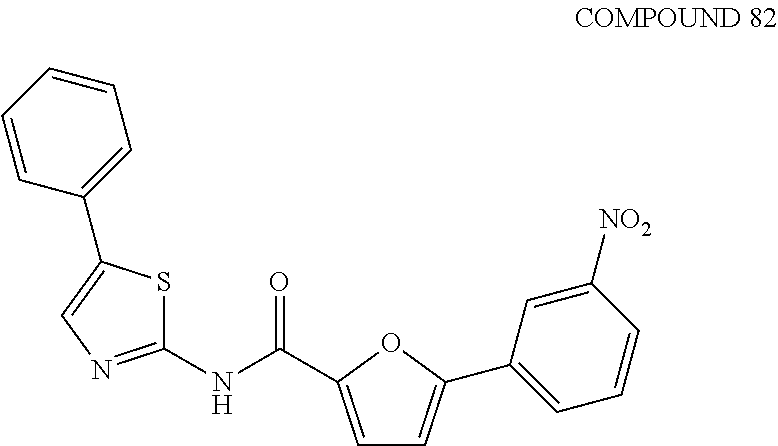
C1=C(C(NC2=NC=C(C3=CC=CC=C3)S2)=O)OC(C2=CC=CC([NO2])=C2)=C1
